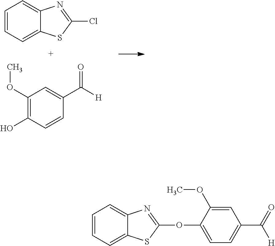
C1=CC=C2C(=C1)N=C(OC1=CC=C(C([H])=O)C=C1OC)S2.C1=CC=C2C(=C1)N=C(Cl)S2.C1(OC)=C(O)C=CC(C([H])=O)=C1
